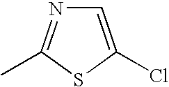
C1=C(Cl)SC(C)=N1
